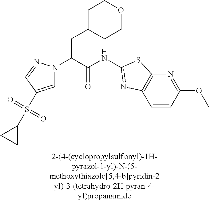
C1C(CC(N2C=C(S(=O)(=O)C3CC3)C=N2)C(NC2=NC3=C(N=C(OC)C=C3)S2)=O)CCOC1
